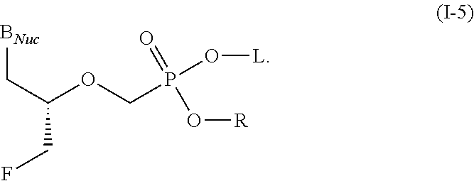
[BNuc]CC(OCP(O[L])(=O)O[R])CF
